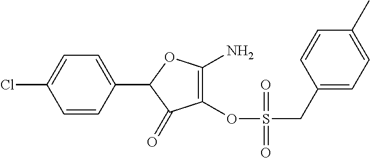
C1(C2=CC=C(Cl)C=C2)C(=O)C(OS(CC2=CC=C(C)C=C2)(=O)=O)=C(N)O1
